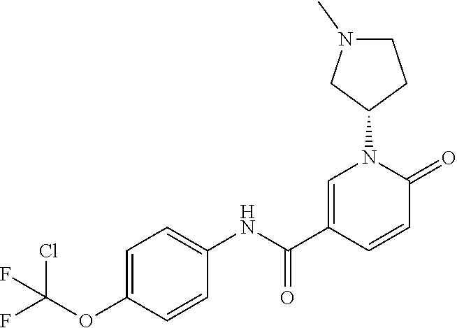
C1=C(C(NC2=CC=C(OC(F)(Cl)F)C=C2)=O)C=CC(=O)N1C1CCN(C)C1
